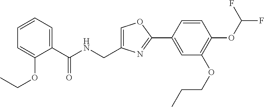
C1=C(CNC(C2=CC=CC=C2OCC)=O)N=C(C2=CC(OCCC)=C(OC(F)F)C=C2)O1
